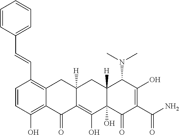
C1=CC(O)=C2C(=C1C=CC1=CC=CC=C1)CC1([H])C(=C(O)C3(O)C([H])(C1)C(N(C)C)C(O)=C(C(N)=O)C3=O)C2=O
